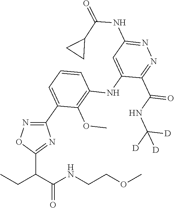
N1=C(C(NC([D])([D])[D])=O)C(NC2=C(OC)C(C3=NOC(C(C(NCCOC)=O)CC)=N3)=CC=C2)=CC(NC(C2CC2)=O)=N1
